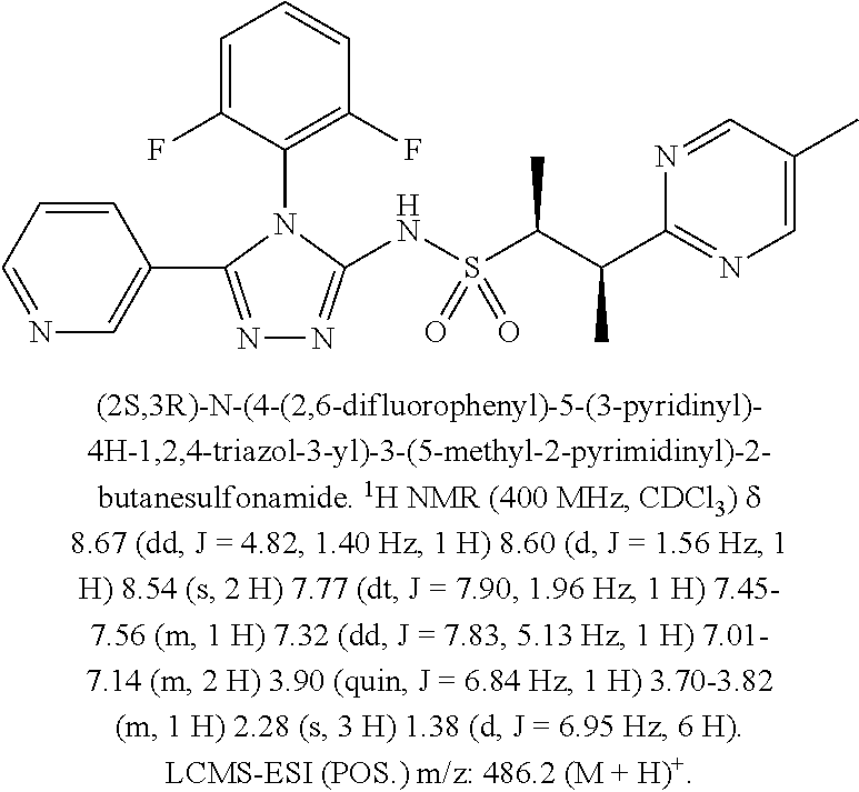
N1=CC=CC(C2=NN=C(NS(C(C(C3=NC=C(C)C=N3)C)C)(=O)=O)N2C2=C(F)C=CC=C2F)=C1
